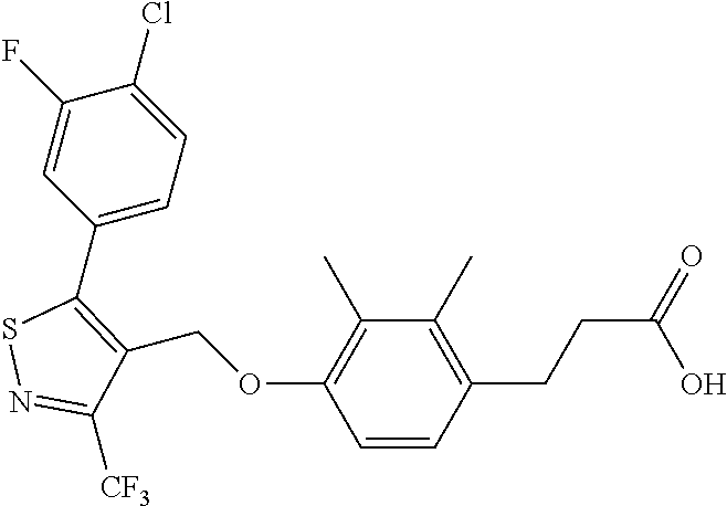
C1(C2=C(COC3=C(C)C(C)=C(CCC(=O)O)C=C3)C([CF3])=NS2)=CC=C(Cl)C(F)=C1
